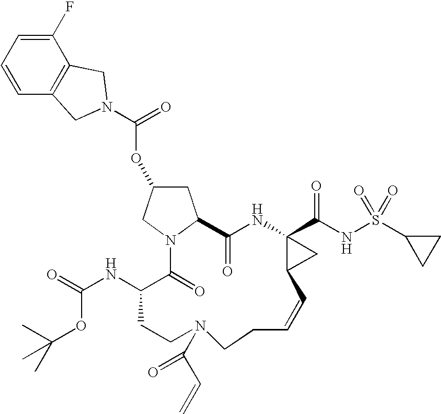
C1(F)=CC=CC2=C1CN(C(=O)OC1CC3N(C1)C(=O)C(NC(=O)OC(C)(C)C)CCN(C(C=C)=O)CCC=CC1C(C(NS(C4CC4)(=O)=O)=O)(NC3=O)C1)C2
